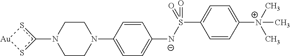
N1(c2s[Au]s2)CCN(C2=CC=C([N-]S(C3=CC=C([N+](C)(C)C)C=C3)(=O)=O)C=C2)CC1
